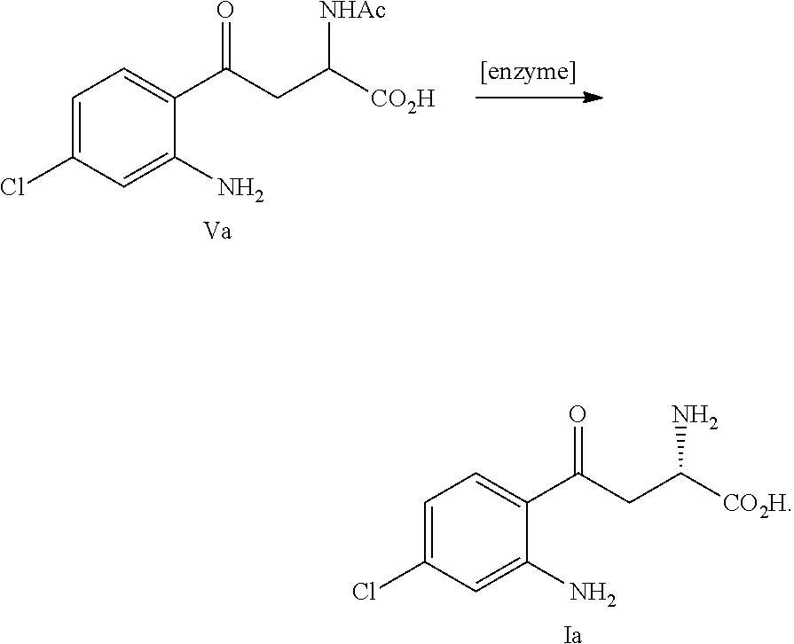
C1=C(N)C(C(CC([NHAc])[CO2H])=O)=CC=C1Cl.[Va].C1=C(N)C(C(CC(N)[CO2H])=O)=CC=C1Cl.[Ia]
